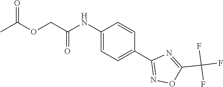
C1(NC(COC(=O)C)=O)=CC=C(C2=NOC(C(F)(F)F)=N2)C=C1
